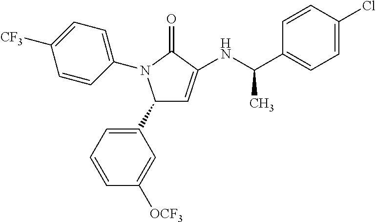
C1(N2C(C3=CC=CC([OCF3])=C3)C=C(NC(C3=CC=C(Cl)C=C3)C)C2=O)=CC=C([CF3])C=C1
